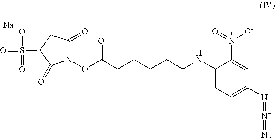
[Na].C1=C(NCCCCCC(ON2C(=O)CC(S([O-])(=O)=O)C2=O)=O)C(N(=O)[O-])=CC(N=[N+]=[N-])=C1
